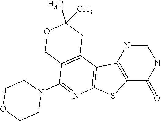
C1=NC2=C(C(=O)N1)SC1=C2C2=C(C(N3CCOCC3)=N1)COC(C)(C)C2
